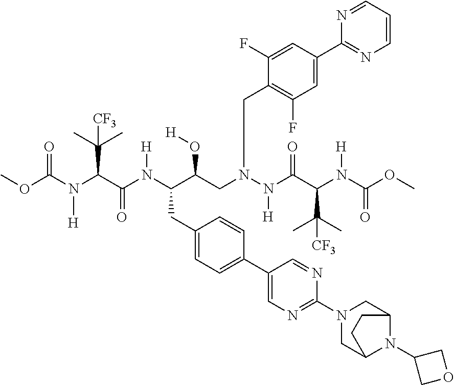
COC(=O)N(C(C(=O)N(C(C(CN(N(C(C(C(C)(C)[CF3])N(C(OC)=O)[H])=O)[H])CC1=C(F)C=C(C2=NC=CC=N2)C=C1F)O[H])CC1=CC=C(C2=CN=C(N3CC4N(C5COC5)C(C3)CC4)N=C2)C=C1)[H])C(C)(C)[CF3])[H]
